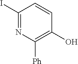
C1(I)=NC([Ph])=C(O)C=C1
